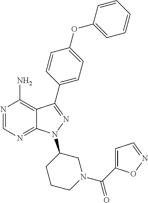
N1=CN=C2C(=C1N)C(C1=CC=C(OC3=CC=CC=C3)C=C1)=NN2C1CN(C(=O)C2=CC=NO2)CCC1
